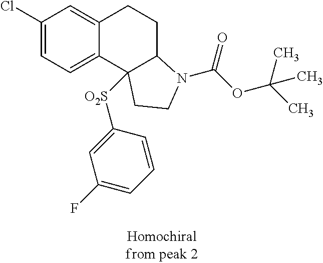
C1(Cl)=CC=C2C(=C1)CCC1C2([O2S]C2=CC(F)=CC=C2)CCN1C(OC(C)(C)C)=O
